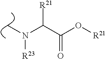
C(C(O[R21])=O)([R21])N([R23])C
